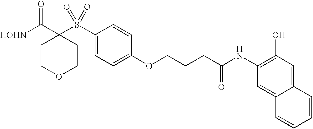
[HOHN]C(C1(S(C2=CC=C(OCCCC(NC3=C(O)C=C4C(=C3)C=CC=C4)=O)C=C2)(=O)=O)CCOCC1)=O
